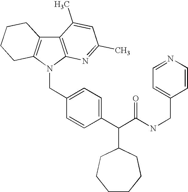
C12=C(N(CC3=CC=C(C(C(NCC4=CC=NC=C4)=O)C4CCCCCC4)C=C3)C3=C1CCCC3)N=C(C)C=C2C
